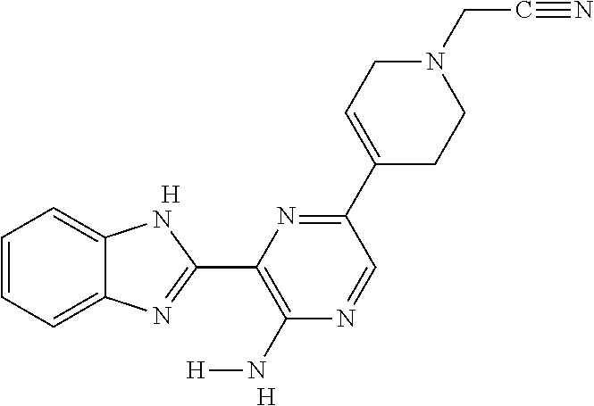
C1=CC=C2C(=C1)NC(C1=C(N[H])N=CC(C3=CCN(CC#N)CC3)=N1)=N2.[H].[H]
